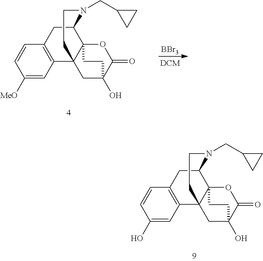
C1(O)=CC2=C(C=C1)CC1C34C2(CC(O)(C(=O)O3)CC4)CCN1CC1CC1.C1([MeO])=CC2=C(C=C1)CC1C34C2(CC(O)(C(=O)O3)CC4)CCN1CC1CC1.[BBr3]
